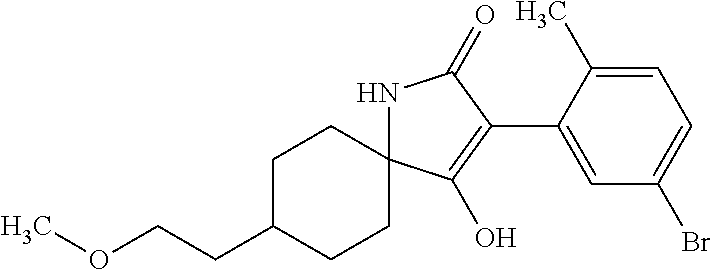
C1C(CCOC)CCC2(C1)NC(=O)C(C1=CC(Br)=CC=C1C)=C2O
